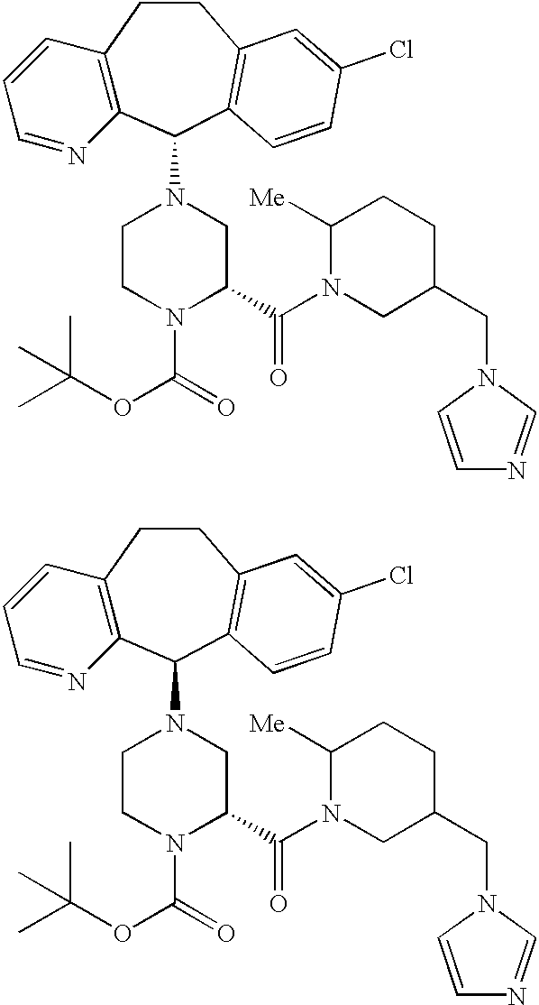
C12=C(C(N3CCN(C(OC(C)(C)C)=O)C(C(N4CC(CN5C=NC=C5)CCC4[Me])=O)C3)C3=C(CC1)C=C(Cl)C=C3)N=CC=C2.C12=C(C(N3CCN(C(OC(C)(C)C)=O)C(C(N4CC(CN5C=NC=C5)CCC4[Me])=O)C3)C3=C(CC1)C=C(Cl)C=C3)N=CC=C2
